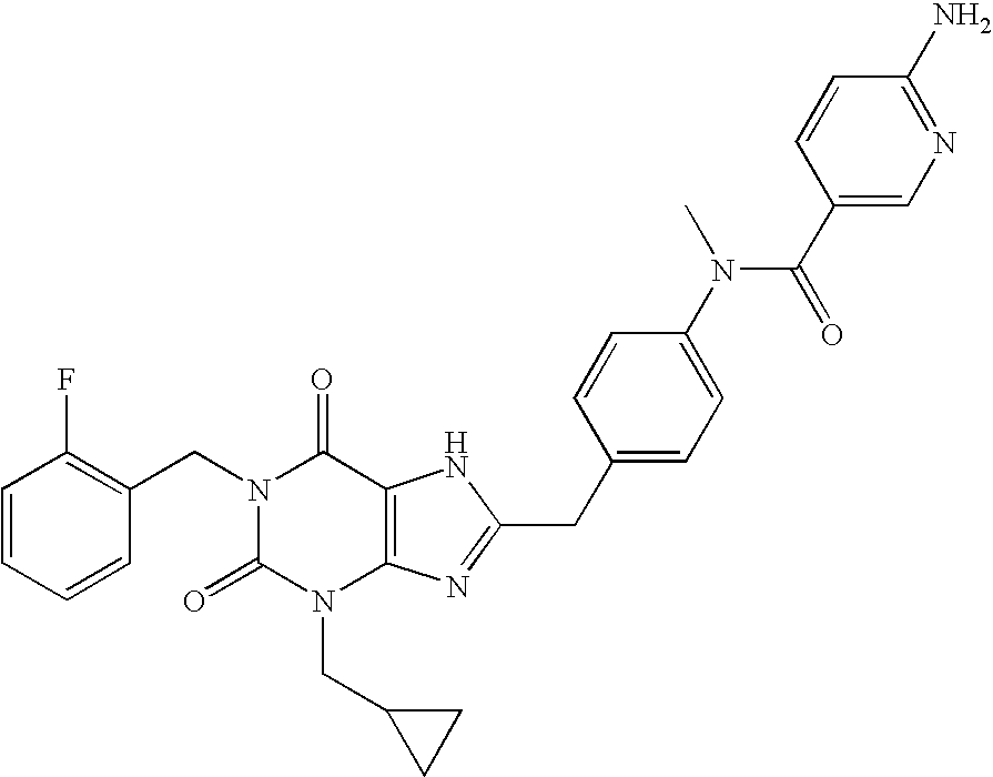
N1(CC2=C(F)C=CC=C2)C(=O)N(CC2CC2)C2=C(C1=O)NC(CC1=CC=C(N(C(=O)C3=CN=C(N)C=C3)C)C=C1)=N2
